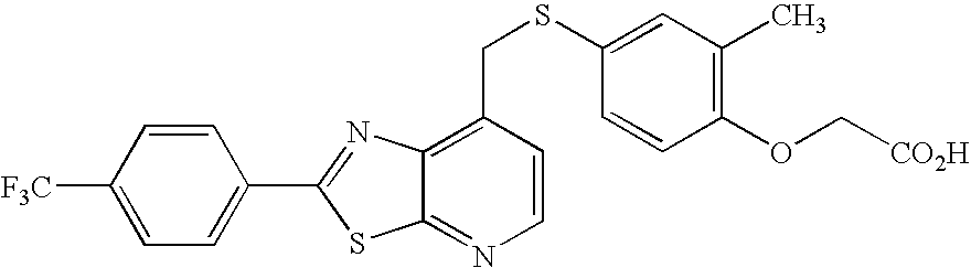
C1([F3C])=CC=C(C2=NC3=C(CSC4=CC(C)=C(OC[CO2H])C=C4)C=CN=C3S2)C=C1
